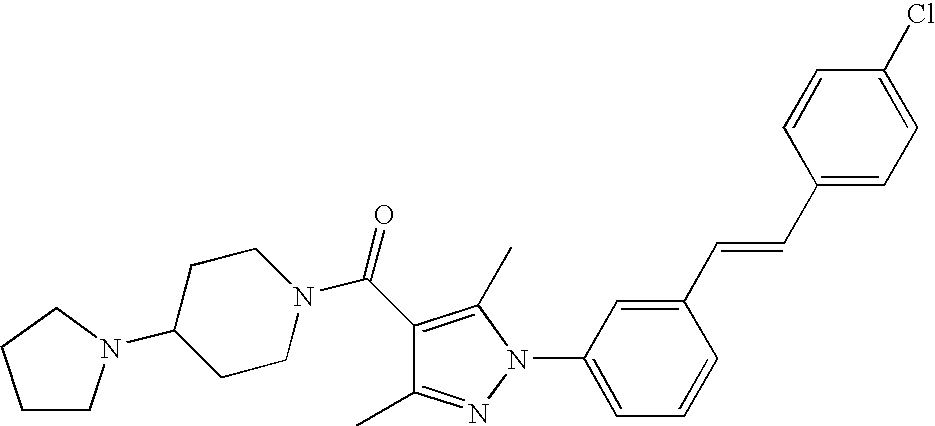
C1(C(=O)N2CCC(N3CCCC3)CC2)=C(C)N(C2=CC=CC(C=CC3=CC=C(Cl)C=C3)=C2)N=C1C
